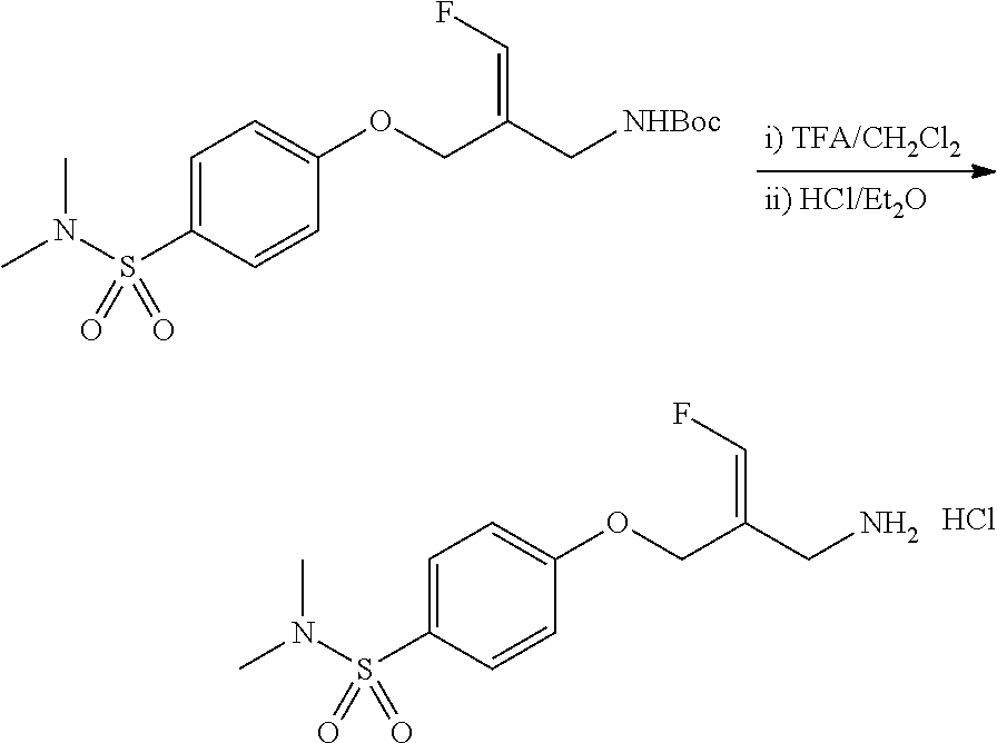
C(C(CN)=CF)OC1=CC=C(S(N(C)C)(=O)=O)C=C1.Cl.C(C(C[NHBoc])=CF)OC1=CC=C(S(N(C)C)(=O)=O)C=C1
